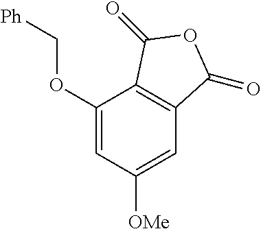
C1(OC[Ph])=CC([OMe])=CC2=C1C(=O)OC2=O
